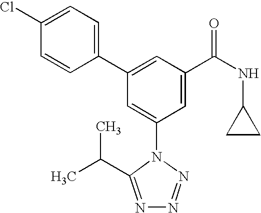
C1(C2=CC(C(NC3CC3)=O)=CC(N3C(C(C)C)=NN=N3)=C2)=CC=C(Cl)C=C1
